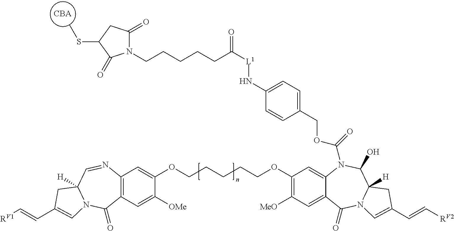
[CBA].C1(OCCCCCOC2=CC3=C(C=C2[OMe])C(=O)N2C([H])(C=N3)CC(C=C[RV1])=C2)=C([MeO])C=C2C(=C1)N(C(=O)OCC1=CC=C(N[L1]C(=O)CCCCCN3C(=O)CC(SC)C3=O)C=C1)C(O)C1([H])N(C2=O)C=C(C=C[RV2])C1
